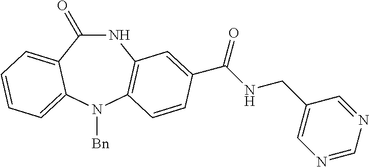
C1(=O)NC2=C(N([Bn])C3=CC=CC=C13)C=CC(C(NCC1=CN=CN=C1)=O)=C2
